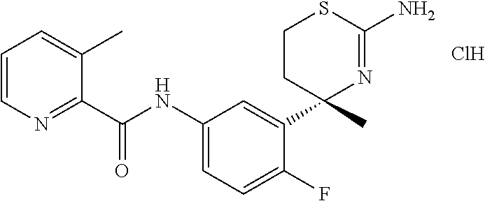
C1(C(NC2=CC=C(F)C(C3(C)N=C(N)SCC3)=C2)=O)=NC=CC=C1C.Cl
